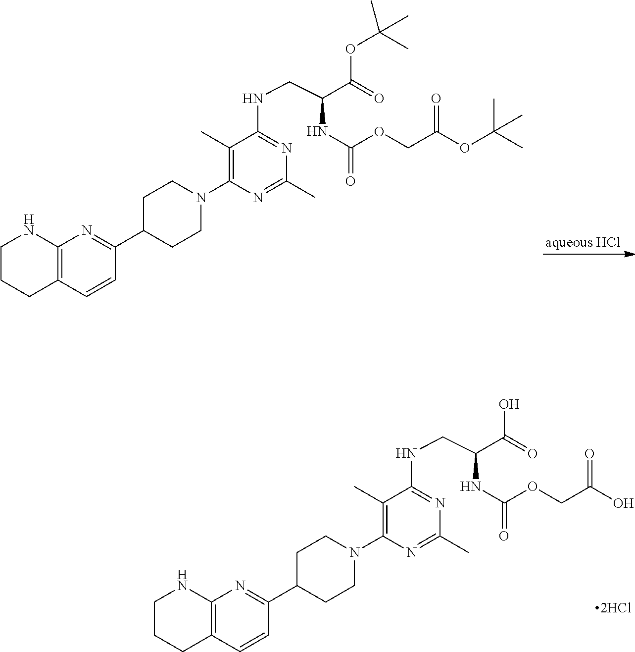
C1C(C2=NC3=C(C=C2)CCCN3)CCN(C2=C(C)C(NCC(C(OC(C)(C)C)=O)NC(OCC(OC(C)(C)C)=O)=O)=NC(C)=N2)C1.C1C(C2=NC3=C(C=C2)CCCN3)CCN(C2=C(C)C(NCC(C(=O)O)NC(OCC(O)=O)=O)=NC(C)=N2)C1
